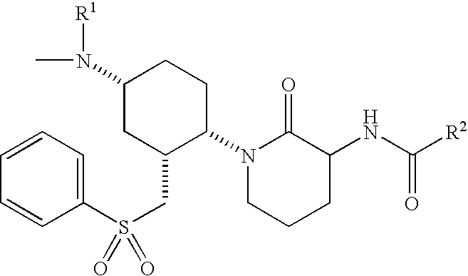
N1(C2CCC(N([R1])C)CC2CS(=O)(C2=CC=CC=C2)=O)CCCC(NC([R2])=O)C1=O
